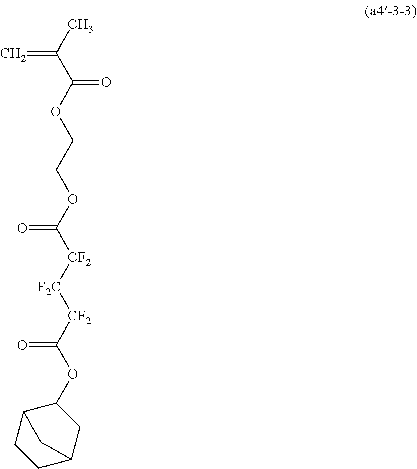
CC(C(OCCOC([CF2][F2C][CF2]C(OC1C2CCC(C1)C2)=O)=O)=O)=C
